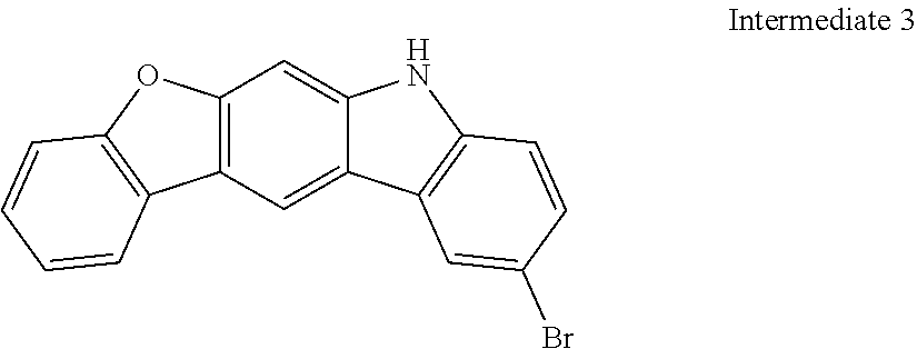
C12=C(C=C3C(=C1)NC1=C3C=C(Br)C=C1)C1=C(O2)C=CC=C1
